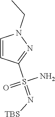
C1=CC(S(=N[TBS])(N)=O)=NN1CC
